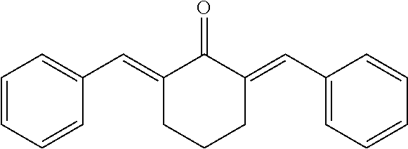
C1=CC(C=C2C(=O)C(=CC3=CC=CC=C3)CCC2)=CC=C1
